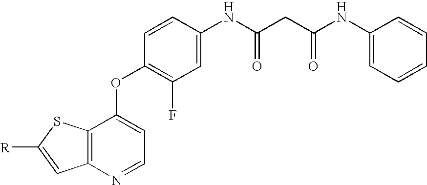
C12=C(N=CC=C1OC1=C(F)C=C(NC(CC(NC3=CC=CC=C3)=O)=O)C=C1)C=C([R])S2
